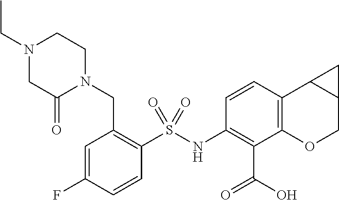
C1(NS(C2=C(CN3CCN(CC)CC3=O)C=C(F)C=C2)(=O)=O)=C(C(=O)O)C2=C(C=C1)C1C(CO2)C1
